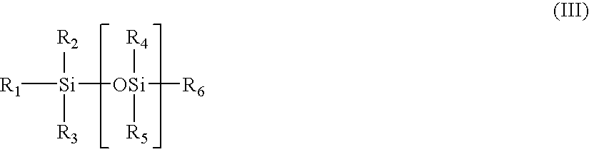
[R1][Si]([OSi]([R6])([R4])[R5])([R2])[R3]
